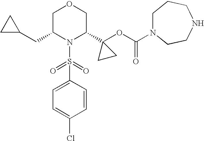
C1=C(S(=O)(=O)N2C(C3(OC(=O)N4CCCNCC4)CC3)COCC2CC2CC2)C=CC(Cl)=C1
